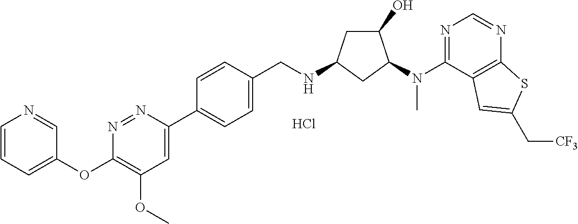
C1(OC2=CC=CN=C2)=C(OC)C=C(C2=CC=C(CNC3CC(O)C(N(C4=NC=NC5=C4C=C(C[CF3])S5)C)C3)C=C2)N=N1.Cl
